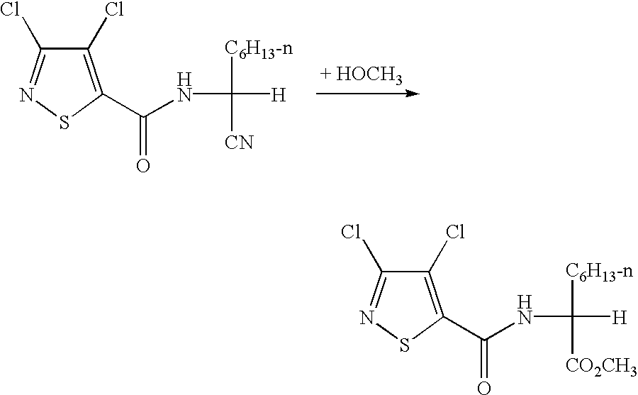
C1(C(NC([C6H13-n])([CN])[H])=O)=C(Cl)C(Cl)=NS1.C1(C(NC([C6H13-n])([CO2CH3])[H])=O)=C(Cl)C(Cl)=NS1
